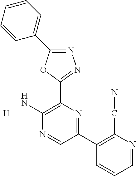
[H].N1=C(C2=CC=CC=C2)OC(C2=C(N)N=CC(C3=C(C#N)N=CC=C3)=N2)=N1
